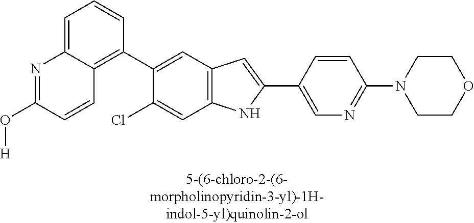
C1=C2C(=C(C3=CC4=C(C=C3Cl)NC(C3=CN=C(N5CCOCC5)C=C3)=C4)C=C1)C=CC(O[H])=N2
